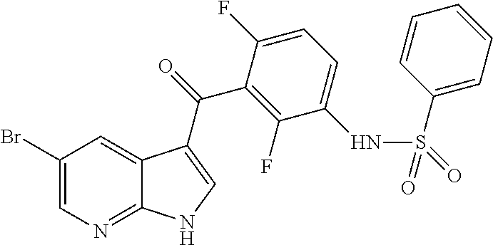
BrC1=CN=C2C(=C1)C(C(=O)C1=C(F)C(NS(=O)(C3=CC=CC=C3)=O)=CC=C1F)=CN2
